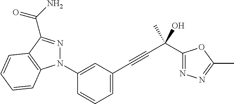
N1(C2=CC(C#CC(C3=NN=C(C)O3)(O)C)=CC=C2)N=C(C(N)=O)C2=C1C=CC=C2
